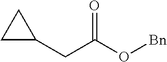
C1C(CC(O[Bn])=O)C1
